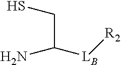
C(C(N)[LB][R2])S
